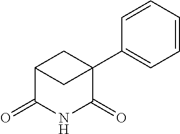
C12C(=O)NC(=O)C(C3=CC=CC=C3)(C1)C2
